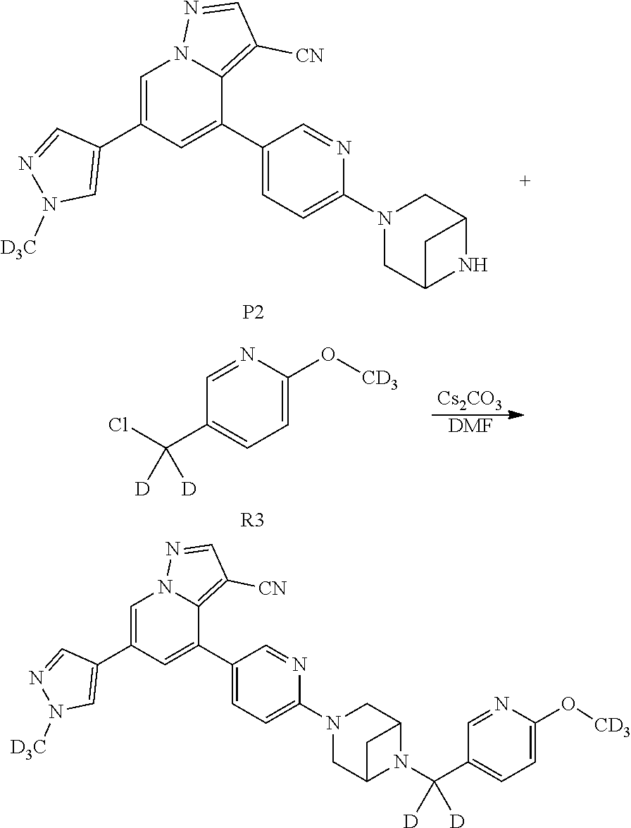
C12CN(C3=CC=C(C4=CC(C5=CN([D3C])N=C5)=CN5N=CC([CN])=C45)C=N3)CC(N1C(C1=CC=C(O[CD3])N=C1)([D])[D])C2.C12CN(C3=CC=C(C4=CC(C5=CN([D3C])N=C5)=CN5N=CC([CN])=C45)C=N3)CC(N1)C2.[P2].C1=NC(O[CD3])=CC=C1C(Cl)([D])[D].[R3].[Cs2CO3].[DMF]
